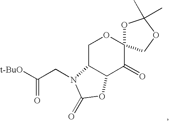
C1C2C(C(=O)C3(O1)OC(C)(C)OC3)OC(=O)N2CC([t-BuO])=O
